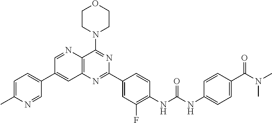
C1=NC2=C(C=C1C1=CC=C(C)N=C1)N=C(C1=CC(F)=C(NC(NC3=CC=C(C(N(C)C)=O)C=C3)=O)C=C1)N=C2N1CCOCC1
